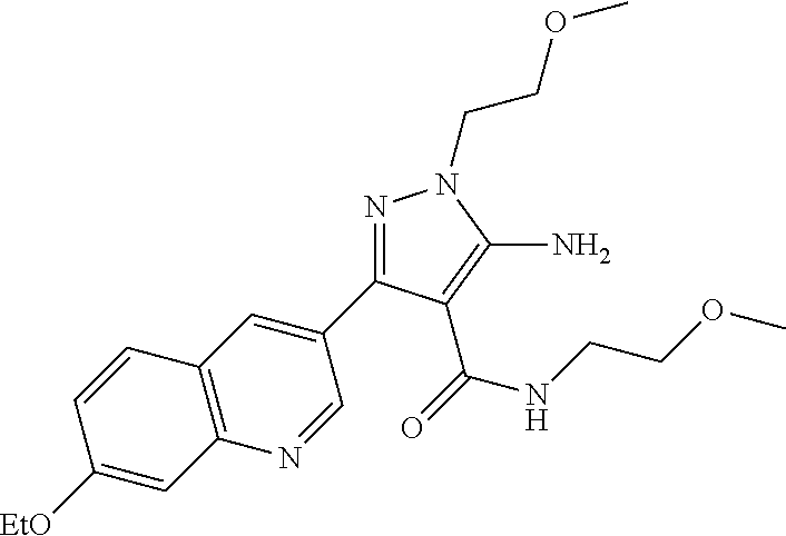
[EtO]C1=CC2=C(C=C1)C=C(C1=NN(CCOC)C(N)=C1C(=O)NCCOC)C=N2
